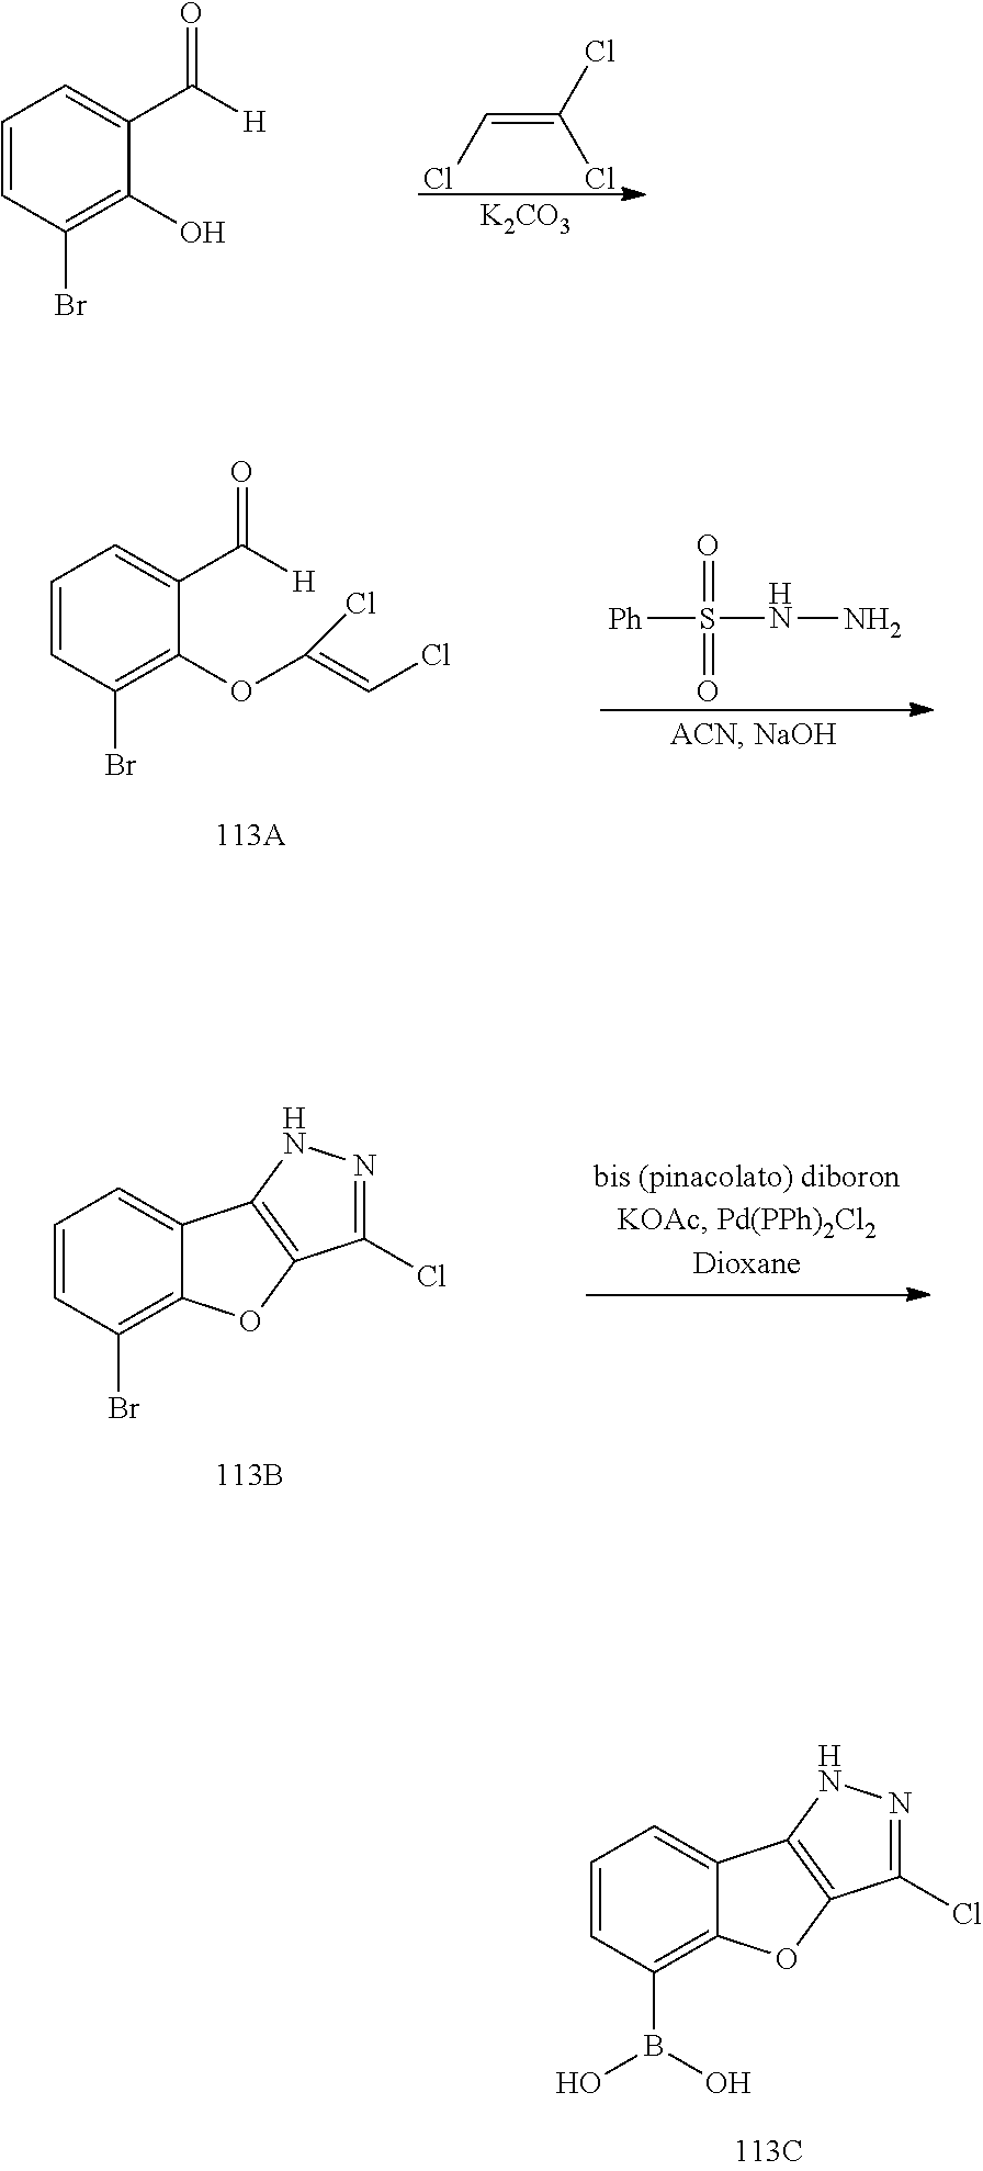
C1=CC(Br)=C(O)C(C([H])=O)=C1.C(Cl)=C(Cl)Cl.[K2CO3].C1=CC(Br)=C(OC(=CCl)Cl)C(C([H])=O)=C1.[Ph]S(=O)(=O)NN.C1=CC(Br)=C2C(=C1)C1=C(O2)C(Cl)=NN1.C1=CC(B(O)O)=C2C(=C1)C1=C(O2)C(Cl)=NN1
